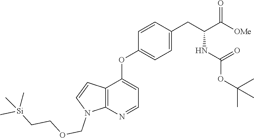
C1=CC(CC(C([OMe])=O)NC(OC(C)(C)C)=O)=CC=C1OC1=CC=NC2=C1C=CN2COCC[Si](C)(C)C
